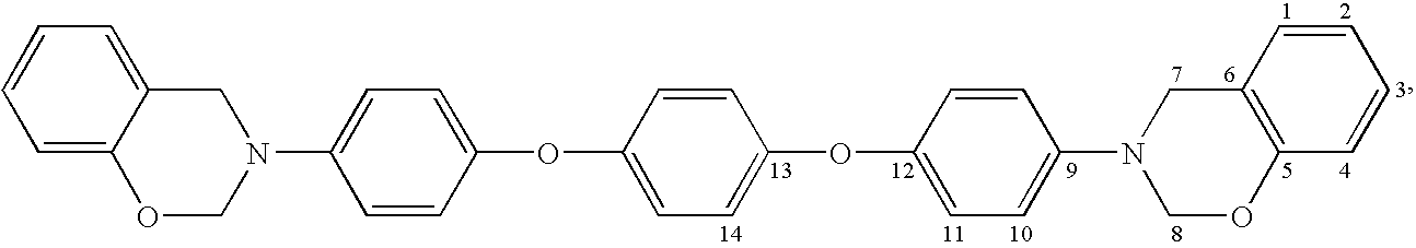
C1=CC=C2C(=C1)OCN(C1=CC=C(OC3=CC=C(OC4=CC=C(N5CC6=C(C=CC=C6)OC5)C=C4)C=C3)C=C1)C2
